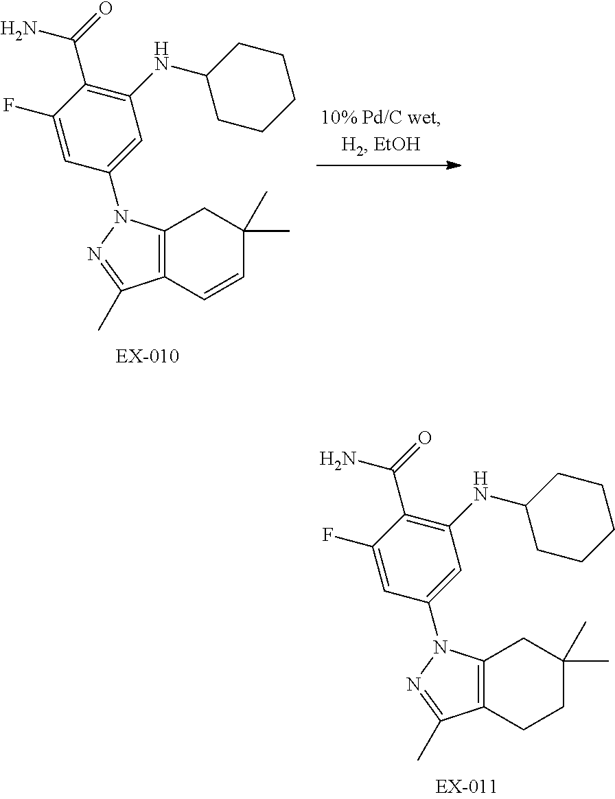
C12=C(C=CC(C)(C)C1)C(C)=NN2C1=CC(NC2CCCCC2)=C(C(=O)N)C(F)=C1.C12=C(CCC(C)(C)C1)C(C)=NN2C1=CC(NC2CCCCC2)=C(C(=O)N)C(F)=C1
